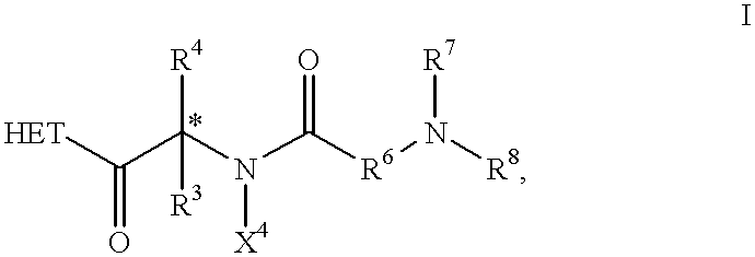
C([HET])(C(N(C([R6]N([R8])[R7])=O)[X4])([R4])[R3])=O
